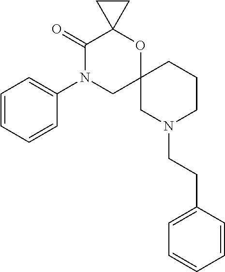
C1=CC=CC(N2CC3(OC4(C2=O)CC4)CN(CCC2=CC=CC=C2)CCC3)=C1
